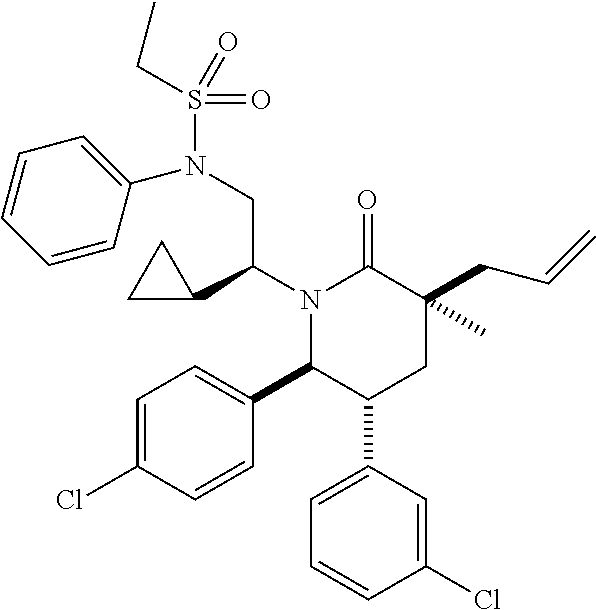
C1=C(C2CC(C)(CC=C)C(=O)N(C(CN(S(=O)(=O)CC)C3=CC=CC=C3)C3CC3)C2C2=CC=C(Cl)C=C2)C=C(Cl)C=C1
